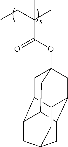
CCC(C)(C)C(OC12CC3C4CC5CC(C(C1)C3C5)C4C2)=O
